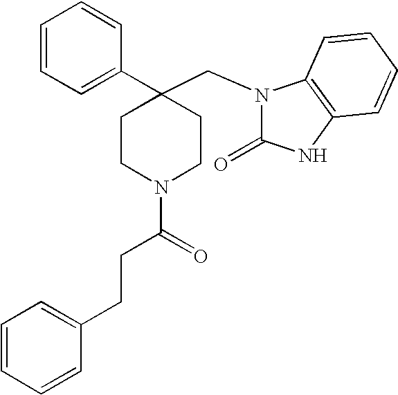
C1(CN2C(=O)NC3=C2C=CC=C3)(C2=CC=CC=C2)CCN(C(=O)CCC2=CC=CC=C2)CC1
